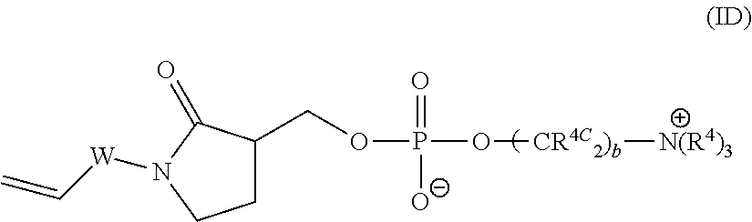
O(P(=O)([O-])O[CR4C2)b][N(R4)3])CC1CCN([W]C=C)C1=O
